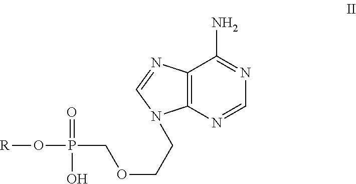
C12=C(N=CN=C1N)N(CCOCP(O[R])(=O)O)C=N2
